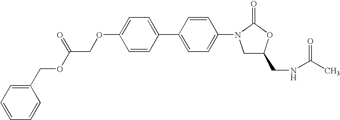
C1(OCC(OCC2=CC=CC=C2)=O)=CC=C(C2=CC=C(N3C(=O)OC(CNC(C)=O)C3)C=C2)C=C1
